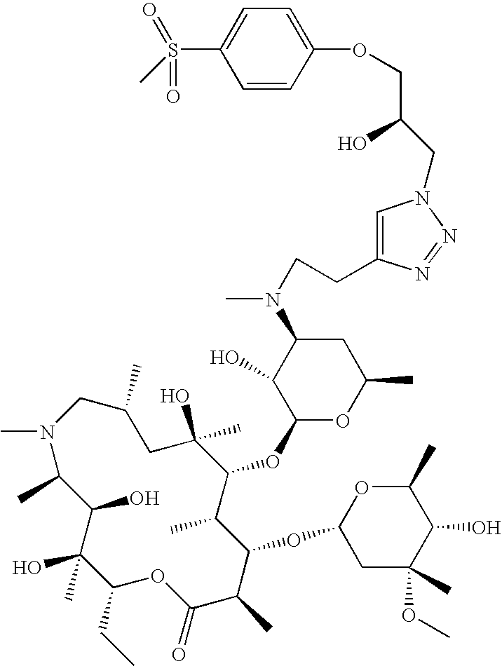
CN1C(C)C(O)C(O)(C)C(CC)OC(=O)C(C)C(OC2CC(C)(OC)C(O)C(C)O2)C(C)C(OC2OC(C)CC(N(CCC3=CN(CC(COC4=CC=C(S(C)(=O)=O)C=C4)O)N=N3)C)C2O)C(C)(O)CC(C)C1
